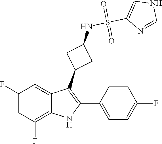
S(=O)(=O)(C1=CNC=N1)NC1CC(C2=C(C3=CC=C(F)C=C3)NC3=C(F)C=C(F)C=C23)C1
